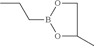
CCCB1OCC(C)O1
